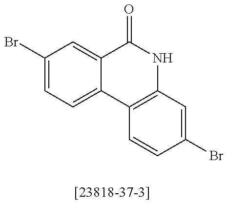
C1(Br)=CC=C2C(=C1)C(=O)NC1=C2C=CC(Br)=C1
